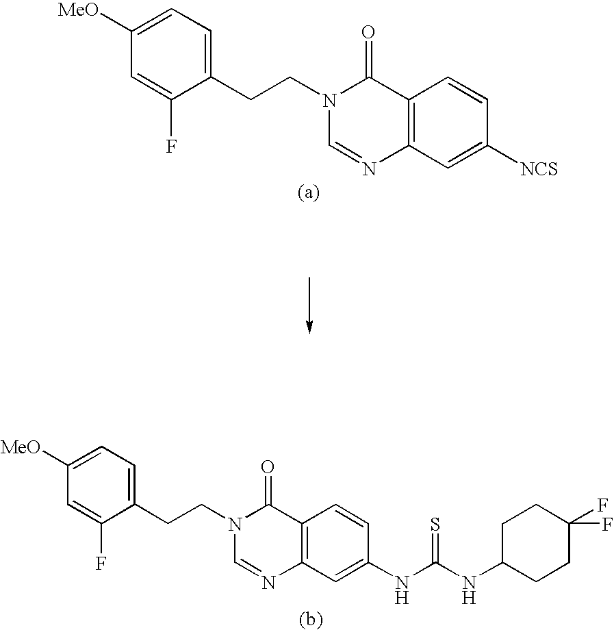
C1(CCN2C=NC3=C(C2=O)C=CC([NCS])=C3)=CC=C([MeO])C=C1F.C1(CCN2C=NC3=C(C2=O)C=CC(NC(NC2CCC(F)(F)CC2)=S)=C3)=CC=C([MeO])C=C1F
